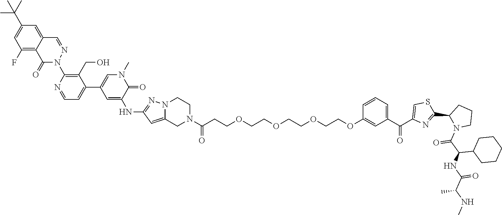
C1(NC2=CC(C3=CC=NC(N4N=CC5=CC(C(C)(C)C)=CC(F)=C5C4=O)=C3CO)=CN(C)C2=O)=NN2C(=C1)CN(C(=O)CCOCCOCCOCCOC1=CC(C(=O)C3=CSC(C4CCCN4C(C(NC(C(NC)C)=O)C4CCCCC4)=O)=N3)=CC=C1)CC2
